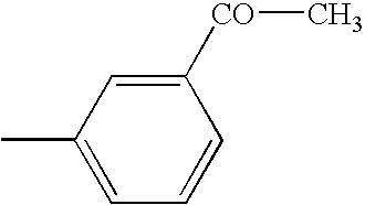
C1(C)=CC=CC([CO]C)=C1
